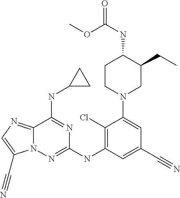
C1CN(C2=CC(C#N)=CC(NC3=NN4C(=NC=C4C#N)C(NC4CC4)=N3)=C2Cl)CC(CC)C1NC(=O)OC
